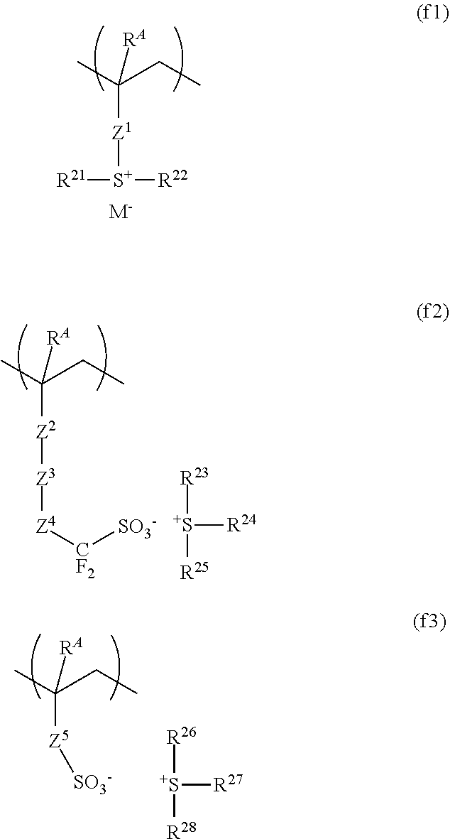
CC(CC)([RA])[Z2][Z3][Z4][CF2][SO3-].[S+]([R23])([R25])[R24].CC(CC)([RA])[Z5][SO3-].[S+]([R26])([R28])[R27].CC(CC)([RA])[Z1][S+]([R22])[R21].[M-]
